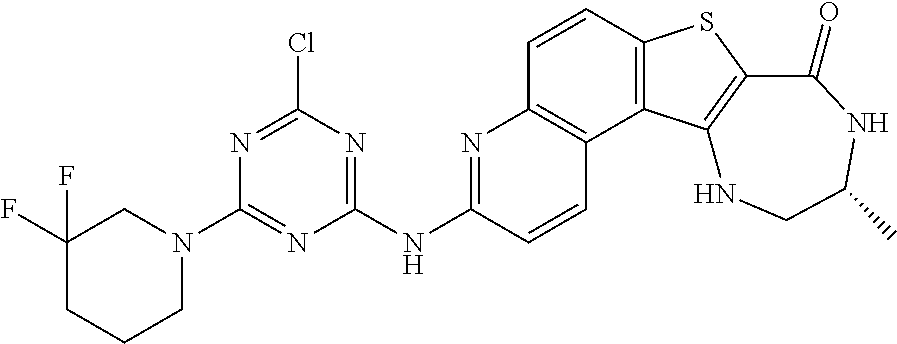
C1=CC2=C(C3=C1N=C(NC1=NC(Cl)=NC(N4CCCC(F)(F)C4)=N1)C=C3)C1=C(S2)C(=O)NC(C)CN1
